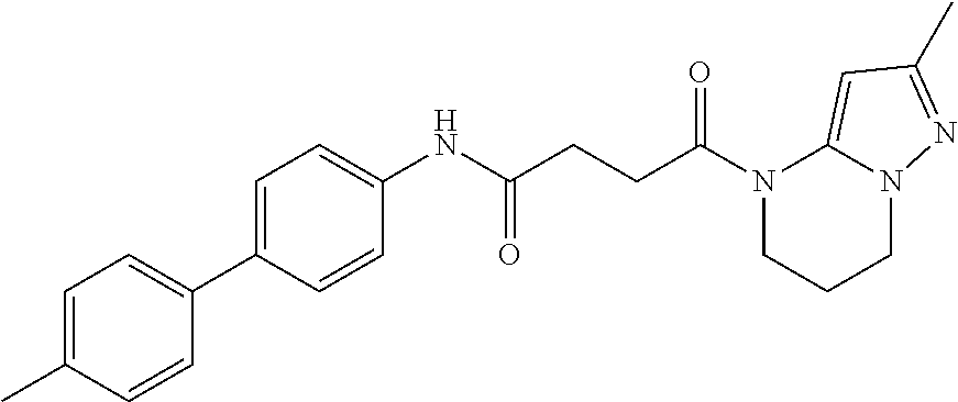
N1(C(=O)CCC(=O)NC2=CC=C(C3=CC=C(C)C=C3)C=C2)CCCN2C1=CC(C)=N2
